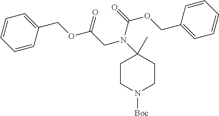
C1=CC(COC(CN(C2(C)CCN([Boc])CC2)C(=O)OCC2=CC=CC=C2)=O)=CC=C1
